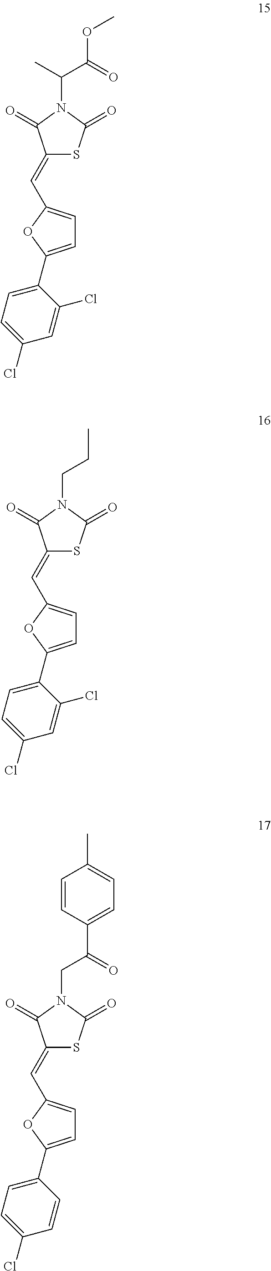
C1(=CC2=CC=C(C3=CC=C(Cl)C=C3Cl)O2)SC(=O)N(C(C(OC)=O)C)C1=O.C1(=CC2=CC=C(C3=CC=C(Cl)C=C3Cl)O2)SC(=O)N(CCC)C1=O.C1(=CC2=CC=C(C3=CC=C(Cl)C=C3)O2)SC(=O)N(CC(C2=CC=C(C)C=C2)=O)C1=O
